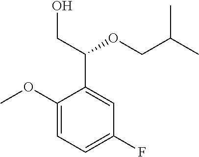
C1(OC)=CC=C(F)C=C1C(CO)OCC(C)C
